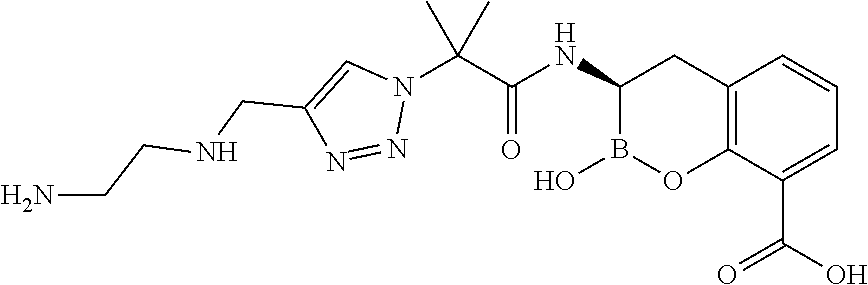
C1(NC(C(N2C=C(CNCCN)N=N2)(C)C)=O)B(O)OC2=C(C1)C=CC=C2C(O)=O
